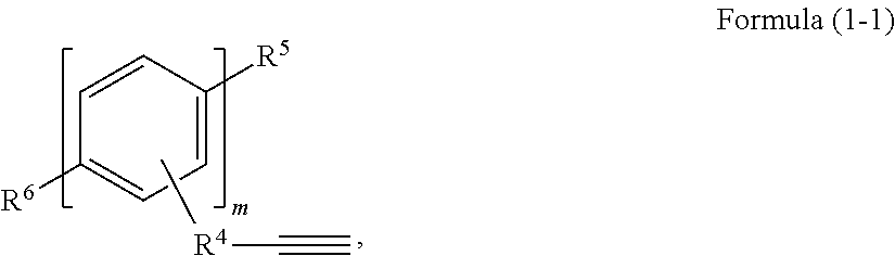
C1([R5])=CC=C([R6])C=C1.C[R4]C#C
